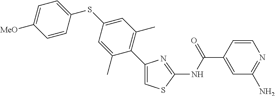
C1(C2=C(C)C=C(SC3=CC=C([MeO])C=C3)C=C2C)=CSC(NC(C2=CC(N)=NC=C2)=O)=N1
